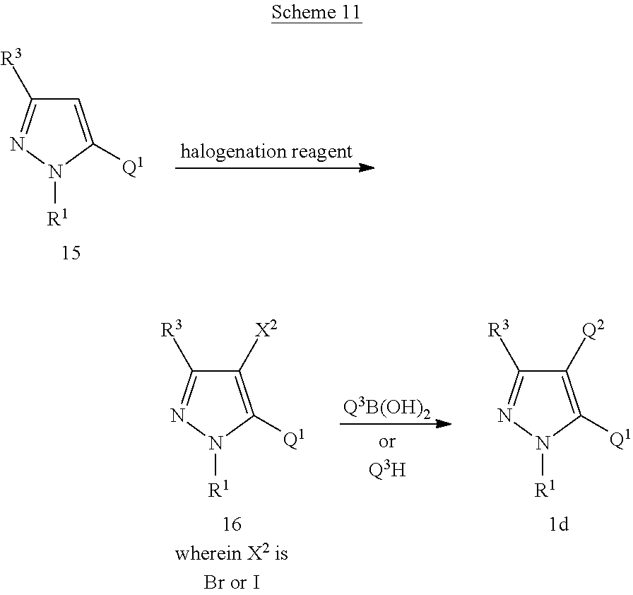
N1([R1])C([Q1])=CC([R3])=N1.[halogenation reagent].N1([R1])C([Q1])=C([X2])C([R3])=N1.[Q3B(OH)2].N1([R1])C([Q1])=C([Q2])C([R3])=N1
